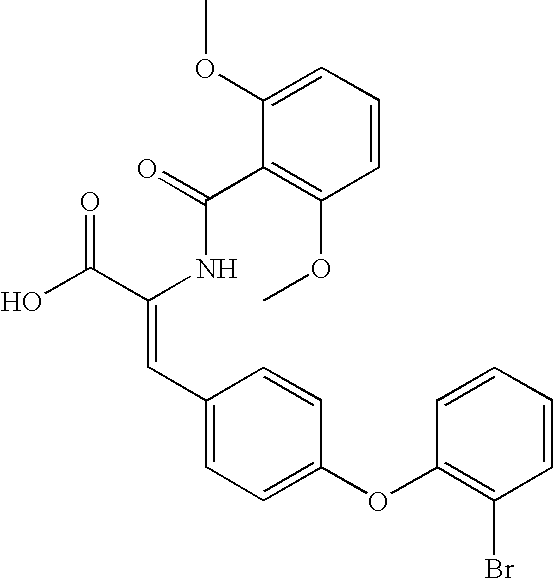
C(=O)(NC(C(O)=O)=CC1=CC=C(OC2=C(Br)C=CC=C2)C=C1)C1=C(OC)C=CC=C1OC
